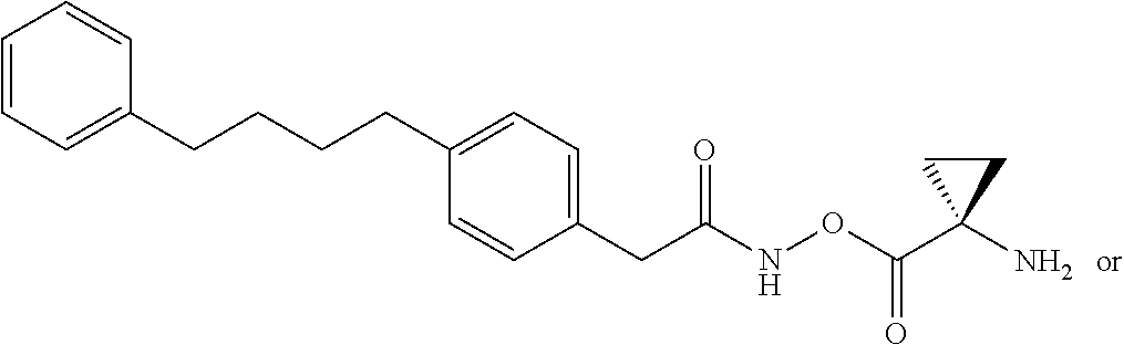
C1=CC=C(CCCCC2=CC=C(CC(NOC(C3(N)CC3)=O)=O)C=C2)C=C1
